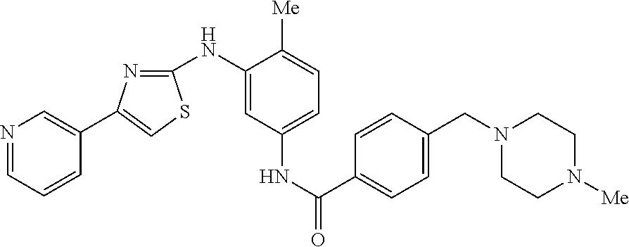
N1=CC=CC(C2=CSC(NC3=CC(NC(C4=CC=C(CN5CCN([Me])CC5)C=C4)=O)=CC=C3[Me])=N2)=C1
